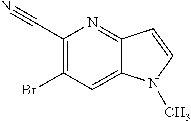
C1(C#N)=C(Br)C=C2C(=N1)C=CN2C
